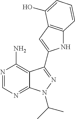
N1=CN=C2C(=C1N)C(C1=CC3=C(N1)C=CC=C3O)=NN2C(C)C
